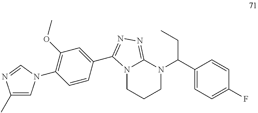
C1(C)=CN(C2=C(OC)C=C(C3=NN=C4N3CCCN4C(CC)C3=CC=C(F)C=C3)C=C2)C=N1
